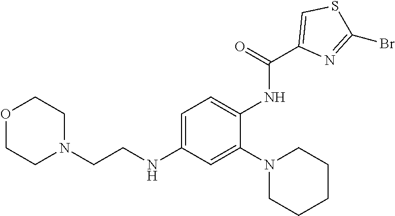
O1CCN(CCNC2=CC=C(NC(C3=CSC(Br)=N3)=O)C(N3CCCCC3)=C2)CC1
